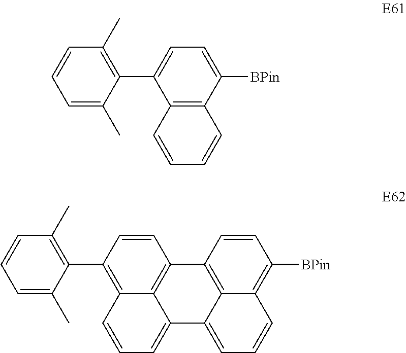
C1(C2=CC=C([BPin])C3=C2C=CC=C3)=C(C)C=CC=C1C.C1(C2=C3C4=C(C=C2)C2=C5C(=CC=CC5=C([BPin])C=C2)C4=CC=C3)=C(C)C=CC=C1C
